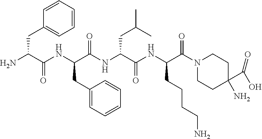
C1=CC(CC(N)C(NC(C(NC(C(NC(C(N2CCC(C(O)=O)(N)CC2)=O)CCCCN)=O)CC(C)C)=O)CC2=CC=CC=C2)=O)=CC=C1
